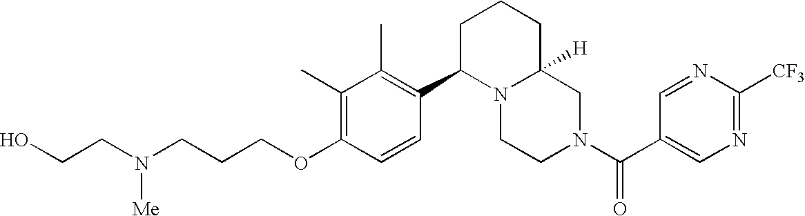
C(OC1=C(C)C(C)=C(C2N3C([H])(CN(C(=O)C4=CN=C([CF3])N=C4)CC3)CCC2)C=C1)CCN(CCO)[Me]
